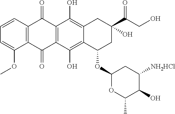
C1=CC2=C(C(OC)=C1)C(=O)C1=C(C2=O)C(O)=C2C(=C1O)C(OC1OC(C)C(O)C([NH2HCl])C1)CC(C(CO)=O)(O)C2
